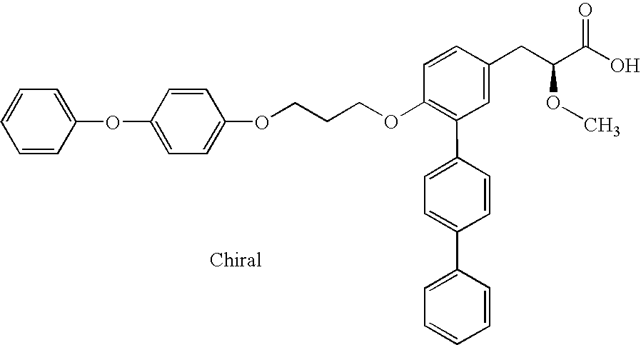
O(C1=C(C2=CC=C(C3=CC=CC=C3)C=C2)C=C(CC(C(O)=O)OC)C=C1)CCCOC1=CC=C(OC2=CC=CC=C2)C=C1
